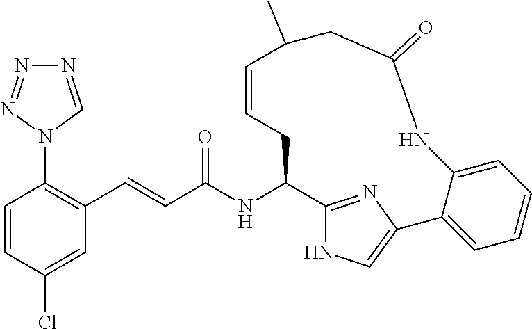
C12=NC(=CN1)C1=CC=CC=C1NC(=O)CC(C)C=CCC2NC(C=CC1=C(N2C=NN=N2)C=CC(Cl)=C1)=O
